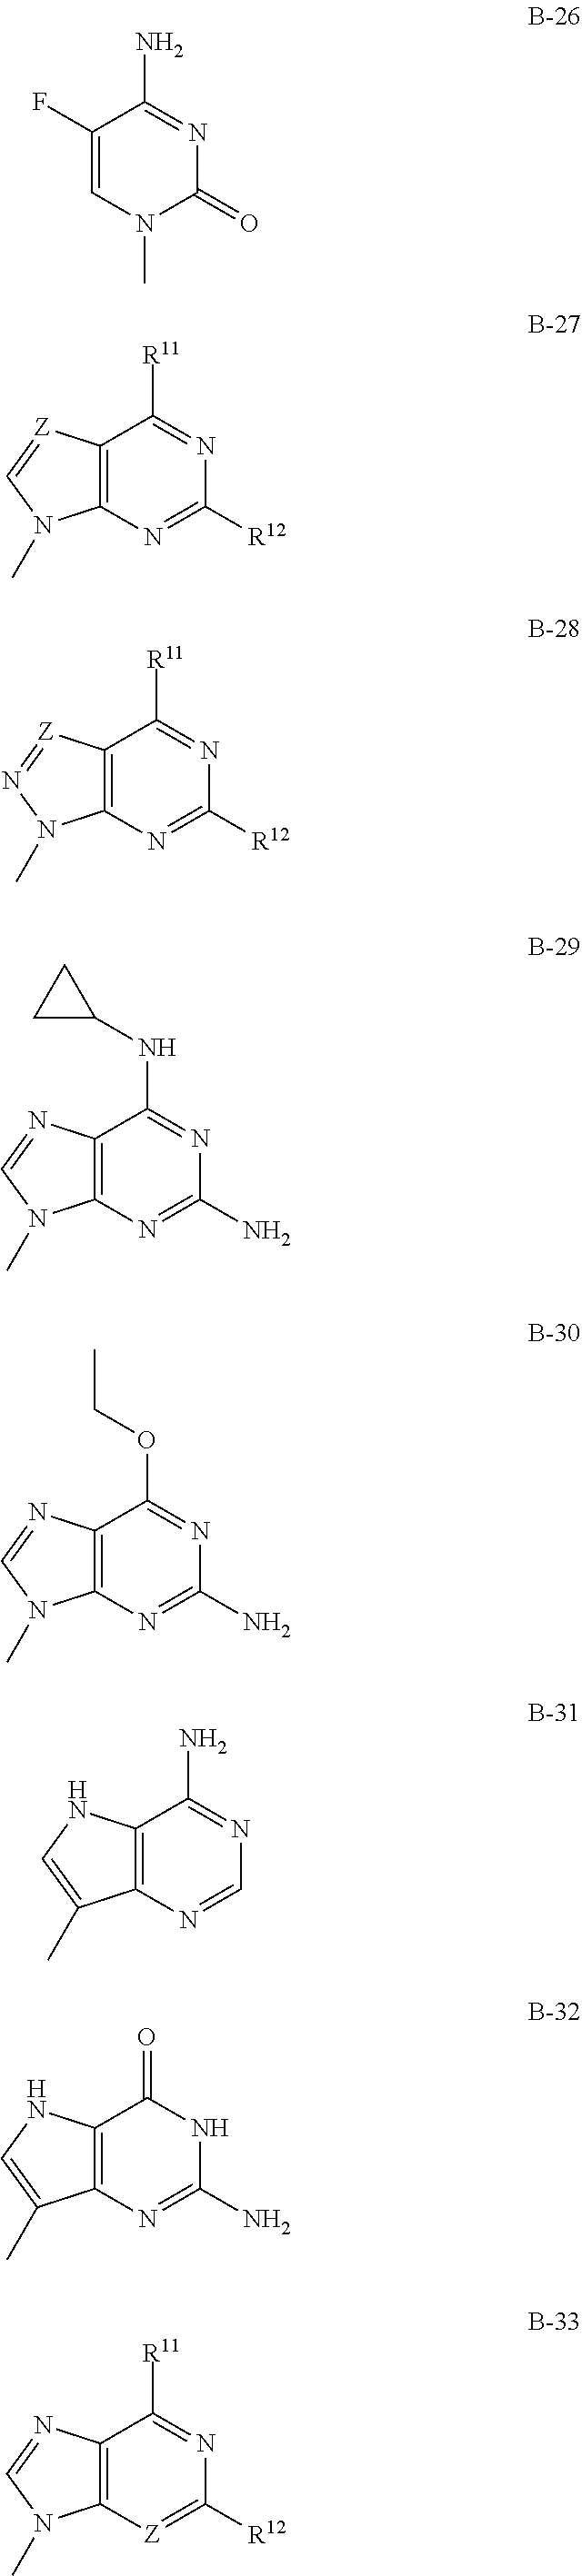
C12=C(N=C([R12])N=C1[R11])N(C)C=[Z]2.C1(F)=CN(C)C(=O)N=C1N.C12=C(N=C([R12])N=C1[R11])N(C)N=[Z]2.C12=C(N=C(N)N=C1NC1CC1)N(C)C=N2.C12=C(N=C(N)N=C1OCC)N(C)C=N2.C12=C(N=CN=C1N)C(C)=CN2.C12=C(N=C(N)NC1=O)C(C)=CN2.C12=C([Z]=C([R12])N=C1[R11])N(C)C=N2
